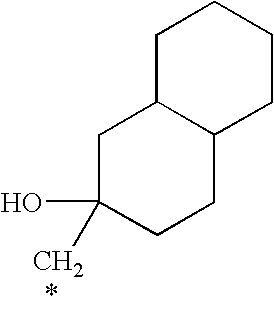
C1C(C)(O)CCC2C1CCCC2
